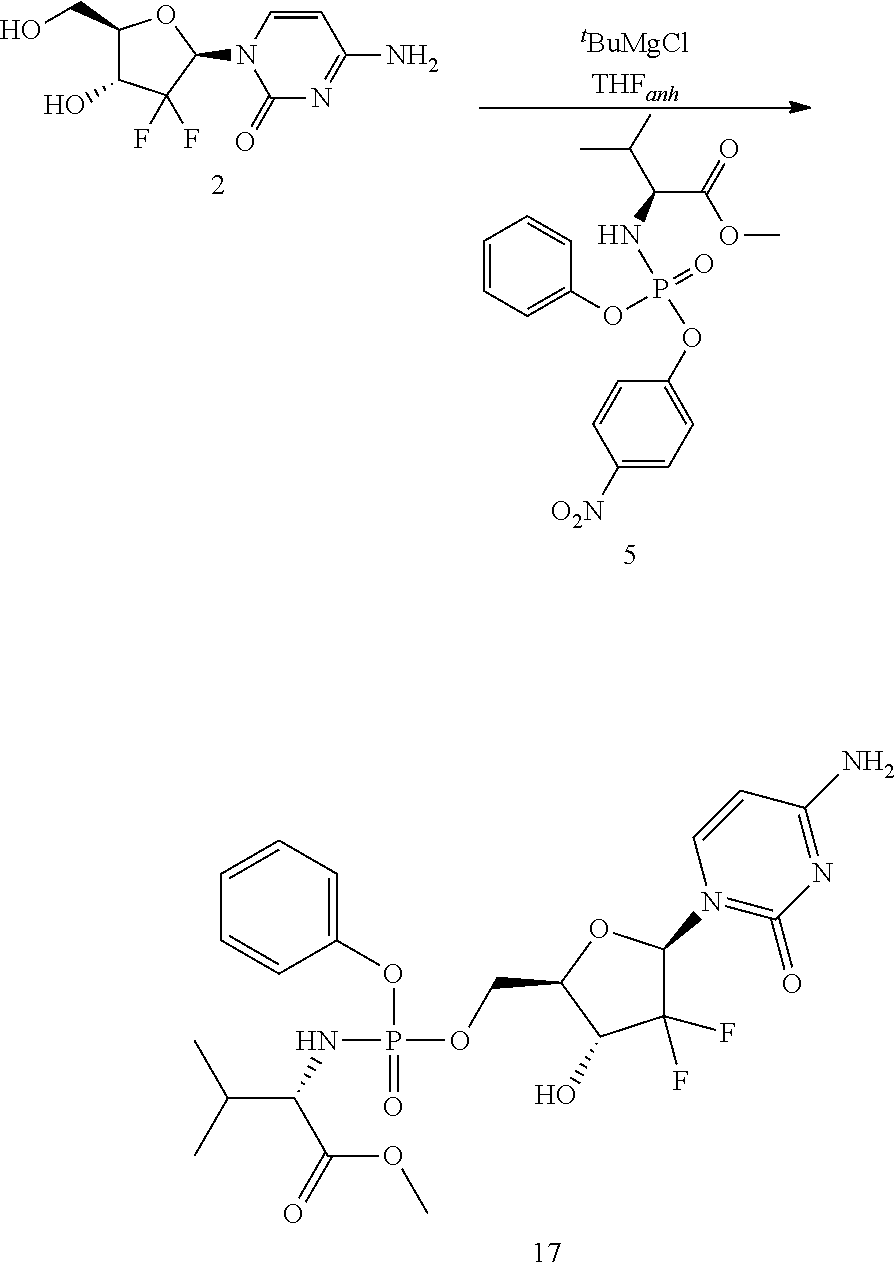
C1=CC=CC(OP(NC(C(OC)=O)C(C)C)(OCC2C(O)C(F)(F)C(N3=C(=O)N=C(N)C=C3)O2)=O)=C1.C1=CN(C2OC(CO)C(O)C2(F)F)C(=O)N=C1N.C(C)(C(C(=O)OC)NP(OC1=CC=C([O2N])C=C1)(=O)OC1=CC=CC=C1)C
